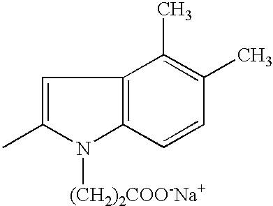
C1=C(C)N([(CH2)2COO-Na+])C2=C1C(C)=C(C)C=C2
